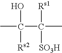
OC(C([Rs1])([SO3H])C)([Rs2])C
